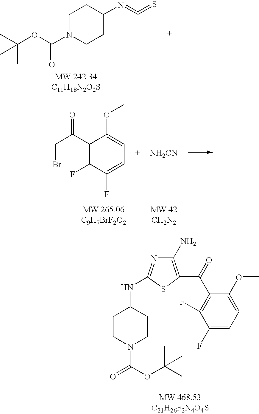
CC(OC(N1CCC(N=C=S)CC1)=O)(C)C.C1CN(C(OC(C)(C)C)=O)CCC1NC1=NC(N)=C(C(C2=C(F)C(F)=CC=C2OC)=O)S1.C1(C(CBr)=O)=C(F)C(F)=CC=C1OC.[NH2CN]
